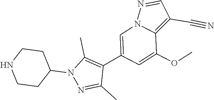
C1(C2=CN3C(=C(C#N)C=N3)C(OC)=C2)=C(C)N(C2CCNCC2)N=C1C
